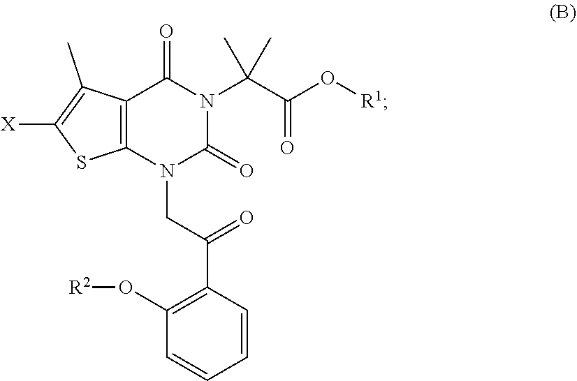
C1=CC(C(CN2C(=O)N(C(C(O[R1])=O)(C)C)C(=O)C3=C2SC([X])=C3C)=O)=C(O[R2])C=C1
